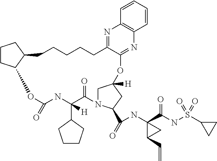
C1CC2C(C1)CCCCCC1=NC3=C(N=C1OC1([H])CN(C(C(=O)NC4(C(=O)NS(=O)(C5CC5)=O)C(C=C)C4)C1)C(=O)C([H])(C1CCCC1)NC(=O)O2)C=CC=C3
